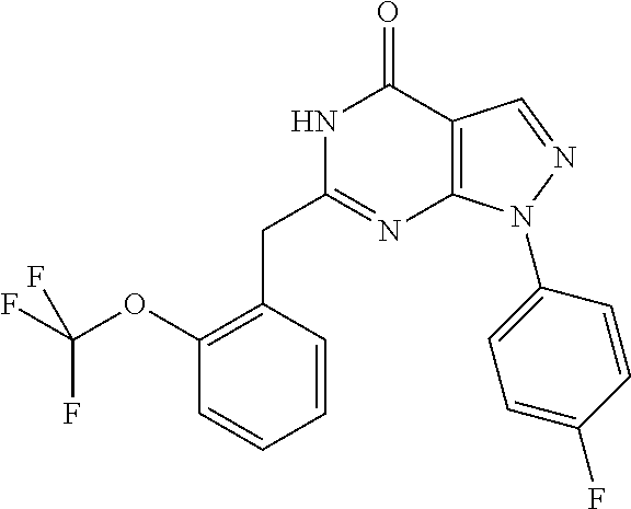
C1(OC(F)(F)F)=C(CC2=NC3=C(C(=O)N2)C=NN3C2=CC=C(F)C=C2)C=CC=C1
